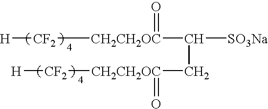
[H][CF2][CH2CH2OC](C([SO3Na])C[CH2CH2OC]([CF2][H])=O)=O
